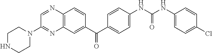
C1=NC2=C(N=C1N1CCNCC1)C=C(C(C1=CC=C(NC(NC3=CC=C(Cl)C=C3)=O)C=C1)=O)C=C2
